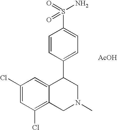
C1(Cl)=CC(Cl)=C2C(=C1)C(C1=CC=C(S(N)(=O)=O)C=C1)CN(C)C2.[AcOH]
